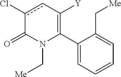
C1(C2=C([Y])cc(Cl)C(=O)N2C[Me])=CC=CC=C1C[Me]
